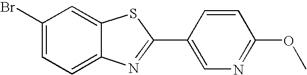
C1(Br)=CC=C2C(=C1)SC(C1=CN=C(OC)C=C1)=N2
